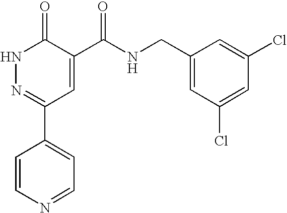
C1=CN=CC=C1C1=NNC(=O)C(C(=O)NCC2=CC(Cl)=CC(Cl)=C2)=C1
